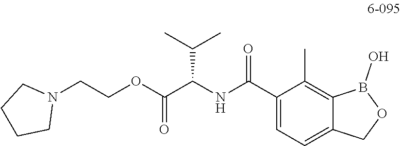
C(COC(C(NC(C1=CC=C2C(=C1C)B(O)OC2)=O)C(C)C)=O)N1CCCC1
